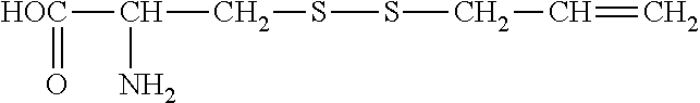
[HOC](C(N)CSSCC=C)=O
